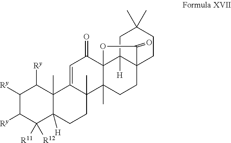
C1([Ry])C([Ry])C([R11])([R12])C2([H])C(C)(C1[Ry])C1=CC(=O)C34C(C)(C1(C)CC2)CCC1(C3([H])CC(C)(C)CC1)C(=O)O4
